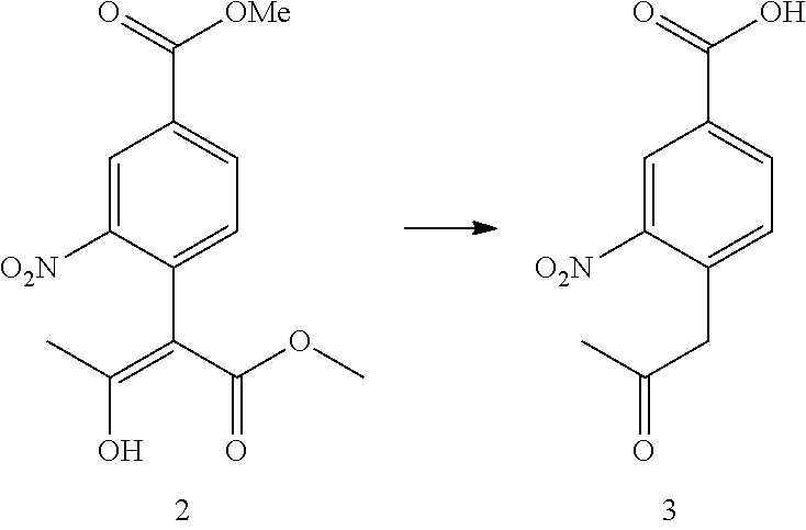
C1=C([O2N])C(CC(C)=O)=CC=C1C(=O)O.C1=C([O2N])C(C(C(OC)=O)=C(C)O)=CC=C1C(=O)[OMe]
